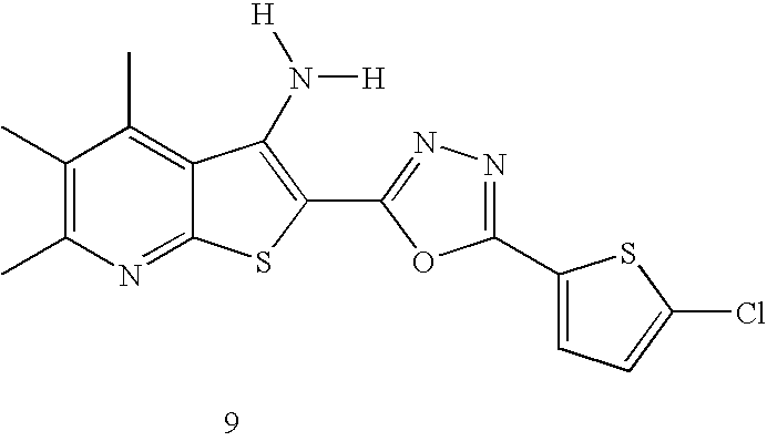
C1(C)=C(C)N=C2C(=C1C)C(N([H])[H])=C(C1=NN=C(C3=CC=C(Cl)S3)O1)S2
